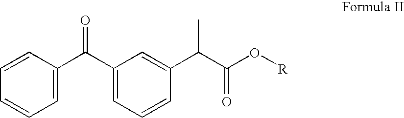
C1=CC(C(C2=CC=CC(C(C(O[R])=O)C)=C2)=O)=CC=C1
